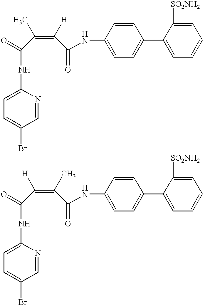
C1=C(C2=CC=C(NC(=O)C(=C(C(NC3=CC=C(Br)C=N3)=O)C)[H])C=C2)C([SO2NH2])=CC=C1.C1=C(C2=CC=C(NC(=O)C(=C(C(NC3=CC=C(Br)C=N3)=O)[H])C)C=C2)C([SO2NH2])=CC=C1
